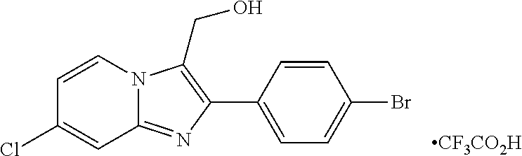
C1(C2=C(CO)N3C(=N2)C=C(Cl)C=C3)=CC=C(Br)C=C1.[CF3CO2H]
